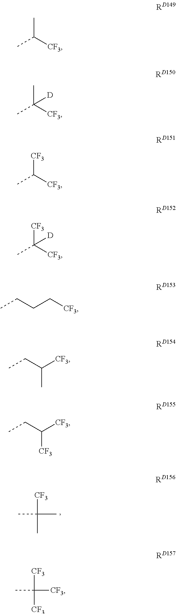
CC([CF3])C.CC([CF3])(C)[D].[CF3]C([CF3])C.[CF3]C([CF3])(C)[D].CCCC[CF3].CCC([CF3])C.CCC([CF3])[CF3].CC([CF3])(C)C.CC([CF3])([CF3])[CF3]
